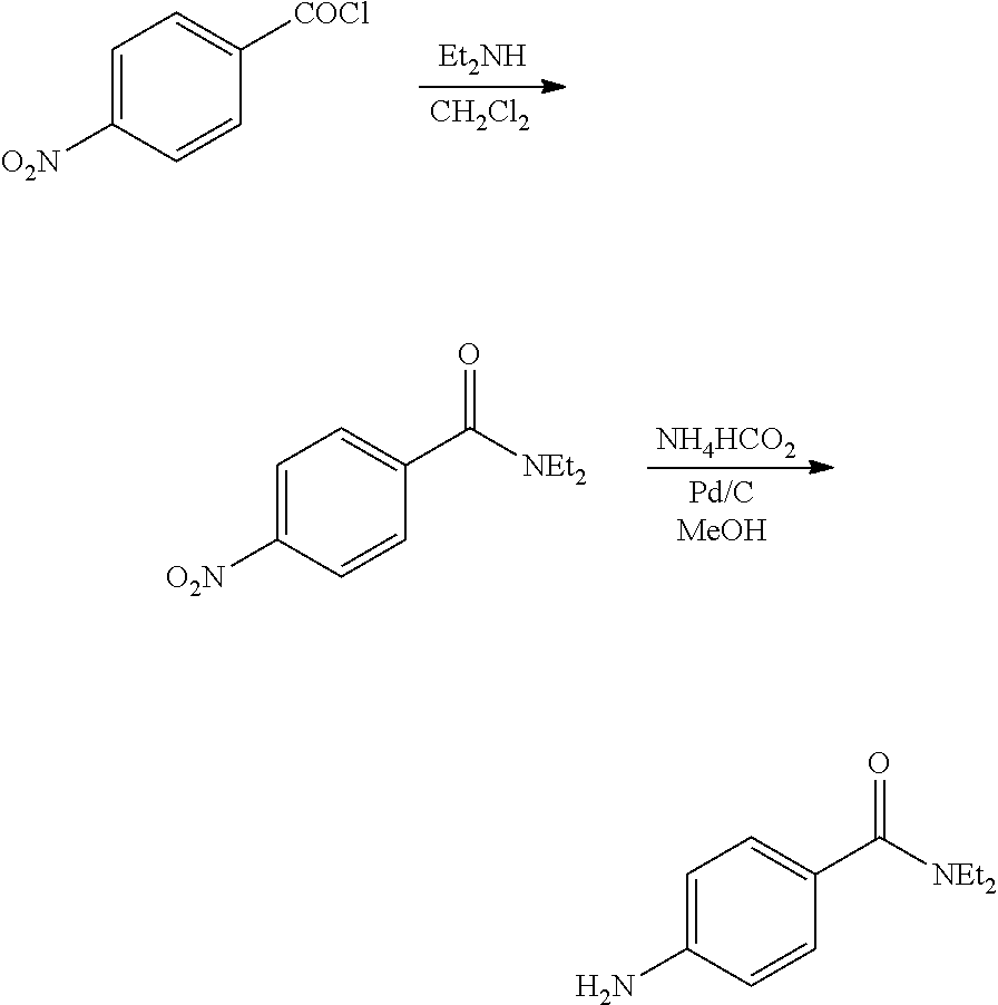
C1=C([O2N])C=CC([COCl])=C1.[Et2NH].[CH2Cl2].C1=C([O2N])C=CC(C([NEt2])=O)=C1.[NH4HCO2].[Pd/CMeOH].C1=C(N)C=CC(C([NEt2])=O)=C1
